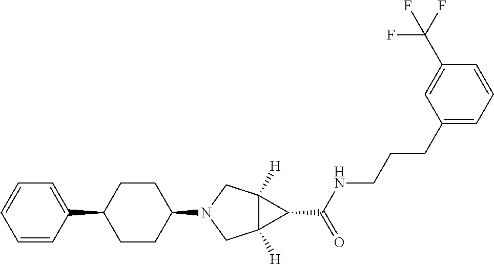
C12([H])C([H])(CN(C3CCC(C4=CC=CC=C4)CC3)C1)C2C(=O)NCCCC1=CC=CC(C(F)(F)F)=C1
